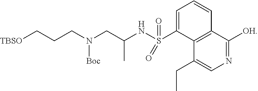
C1=C(S(NC(CN(CCC[TBSO])[Boc])C)(=O)=O)C2=C(C=C1)C([OH])=NC=C2CC
